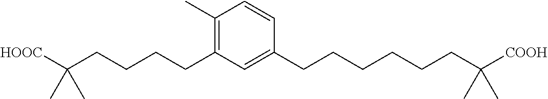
C1(C)=C(CCCCC([HOOC])(C)C)C=C(CCCCCCC([COOH])(C)C)C=C1
